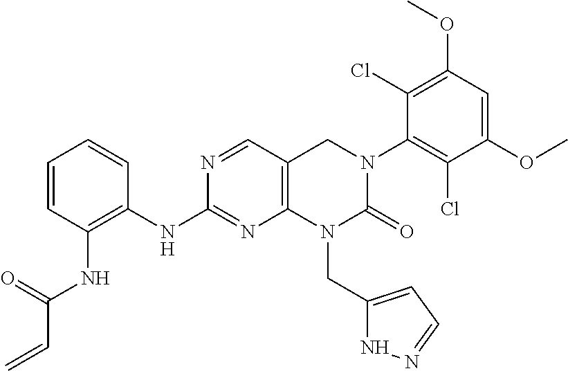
C1(NC2=C(NC(=O)C=C)C=CC=C2)=NC2=C(C=N1)CN(C1=C(Cl)C(OC)=CC(OC)=C1Cl)C(=O)N2CC1=CC=NN1
